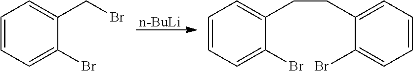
[n-BuLi].C1=CC=C(Br)C(CBr)=C1.C1=CC=C(Br)C(CCC2=CC=CC=C2Br)=C1
